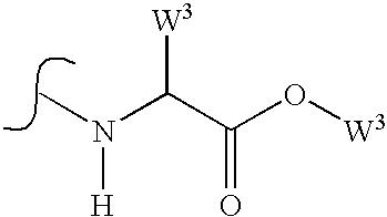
N(C)(C(C(O[W3])=O)[W3])[H]
